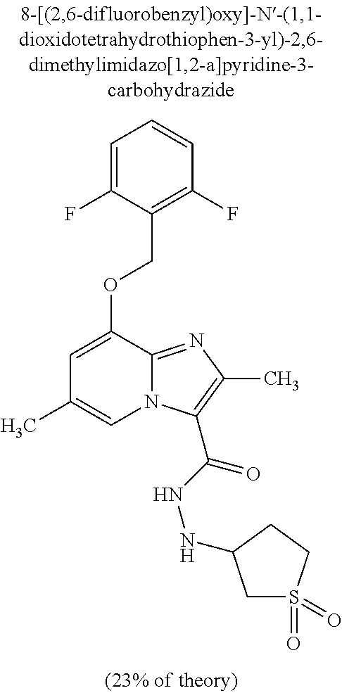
C1=C(F)C(COC2=CC(C)=CN3C2=NC(C)=C3C(NNC2CS(=O)(=O)CC2)=O)=C(F)C=C1
